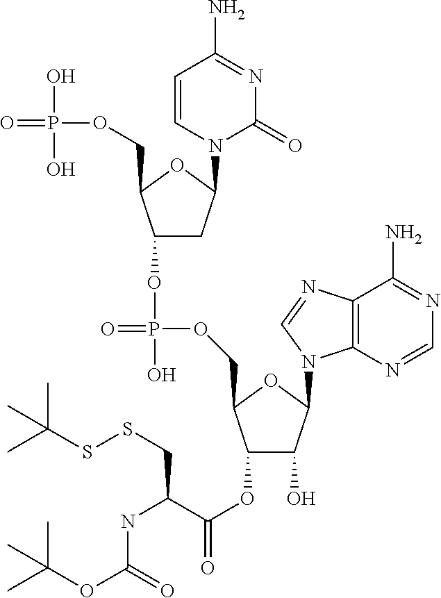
C1=CN(C2CC(OP(=O)(OCC3C(OC(=O)C(NC(=O)OC(C)(C)C)CSSC(C)(C)C)C(O)C(N4C5=C(N=C4)C(N)=NC=N5)O3)O)C(COP(=O)(O)O)O2)C(=O)N=C1N
